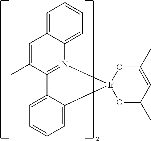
C1=C(C)C2=N(C3=CC=CC=C13)[Ir]1(C3=CC=CC=C23)O=C(C)C=C(C)O1
